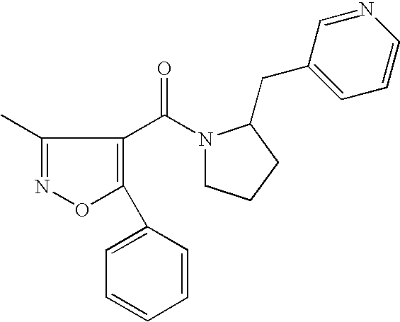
C1(C)=NOC(C2=CC=CC=C2)=C1C(N1CCCC1CC1=CC=CN=C1)=O
